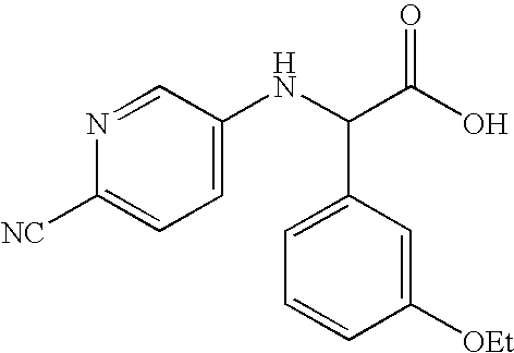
C1=C(NC(C(O)=O)C2=CC=CC([OEt])=C2)C=NC([NC])=C1
